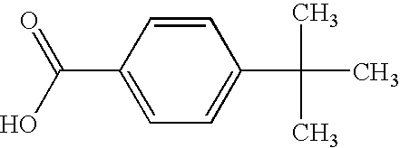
C1=CC(C(O)=O)=CC=C1C(C)(C)C
